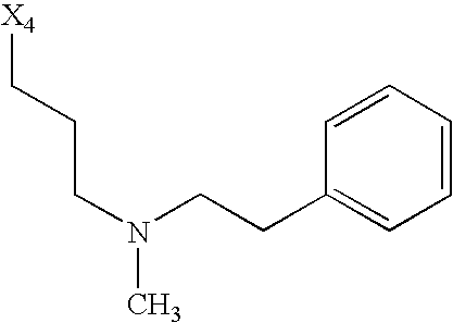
C1(CCN(CCC[X4])C)=CC=CC=C1
